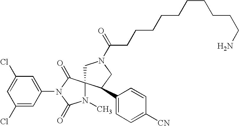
C1=C(Cl)C=C(N2C(=O)N(C)C3(C2=O)CN(C(=O)CCCCCCCCCCN)CC3C2=CC=C([CN])C=C2)C=C1Cl
